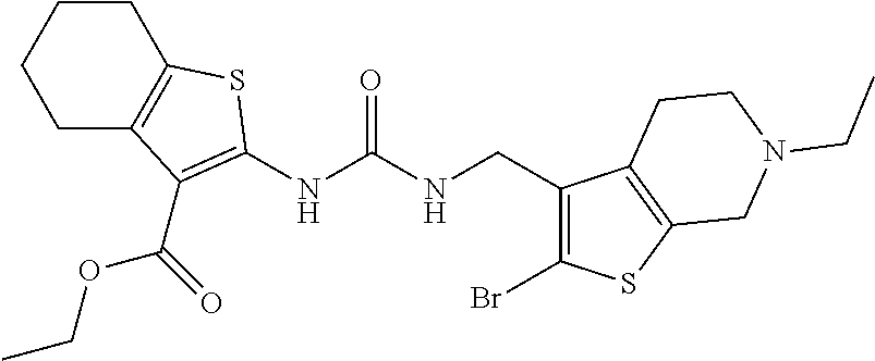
C1C2=C(CCC1)SC(NC(NCC1=C(Br)SC3=C1CCN(CC)C3)=O)=C2C(OCC)=O
